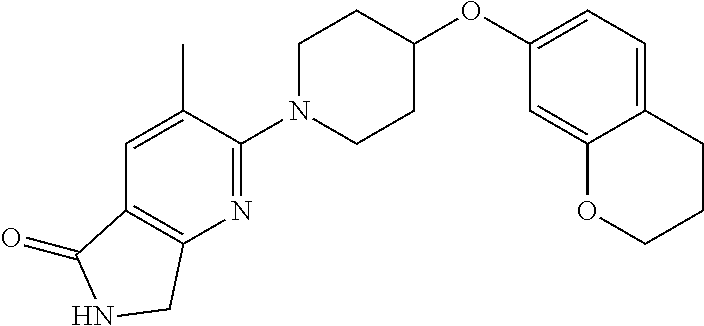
C1(N2CCC(OC3=CC=C4C(=C3)OCCC4)CC2)=NC2=C(C=C1C)C(=O)NC2
